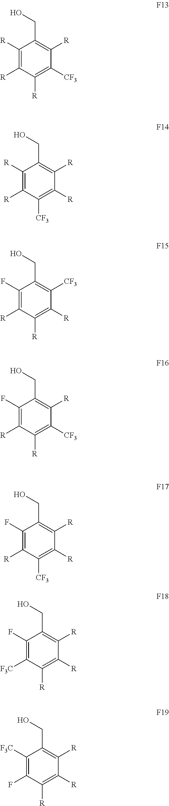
C1([R])=C([R])C([R])=C([CF3])C([R])=C1CO.C1([R])=C([R])C([CF3])=C([R])C([R])=C1CO.C1(F)=C([R])C([R])=C([R])C([CF3])=C1CO.C1(F)=C([R])C([R])=C([CF3])C([R])=C1CO.C1(F)=C([R])C([CF3])=C([R])C([R])=C1CO.C1(F)=C([F3C])C([R])=C([R])C([R])=C1CO.C1([F3C])=C(F)C([R])=C([R])C([R])=C1CO
